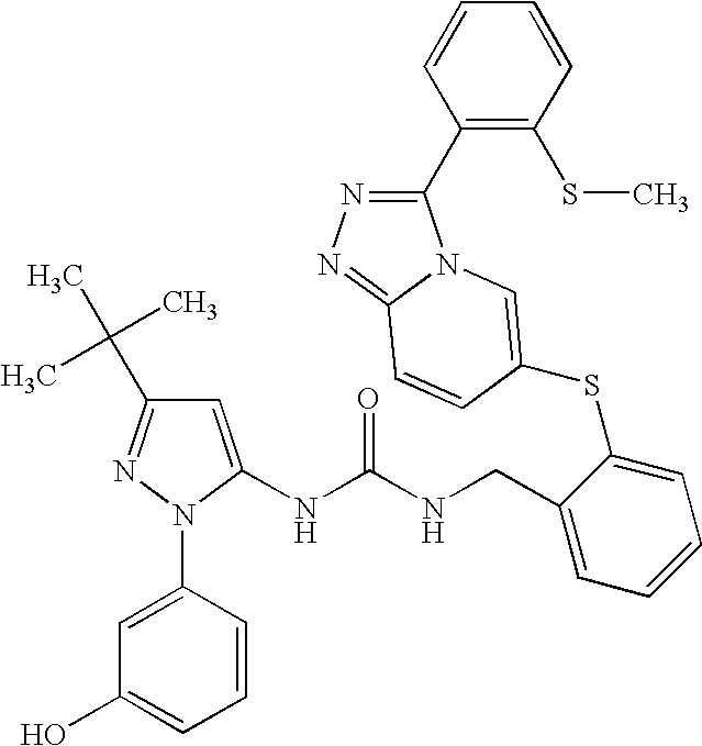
C1=C(NC(NCC2=CC=CC=C2SC2=CN3C(C4=C(SC)C=CC=C4)=NN=C3C=C2)=O)N(C2=CC(O)=CC=C2)N=C1C(C)(C)C
